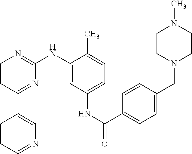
C1=CC(C2=CN=CC=C2)=NC(NC2=CC(NC(C3=CC=C(CN4CCN(C)CC4)C=C3)=O)=CC=C2C)=N1
